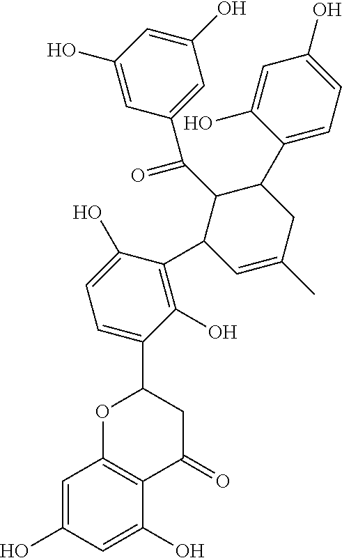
C1=C(O)C=C(O)C2=C1OC(C1=CC=C(O)C(C3C=C(C)CC(C4=CC=C(O)C=C4O)C3C(C3=CC(O)=CC(O)=C3)=O)=C1O)CC2=O
